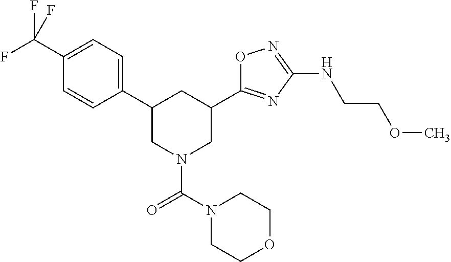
C1=C(C(F)(F)F)C=CC(C2CN(C(N3CCOCC3)=O)CC(C3=NC(NCCOC)=NO3)C2)=C1
